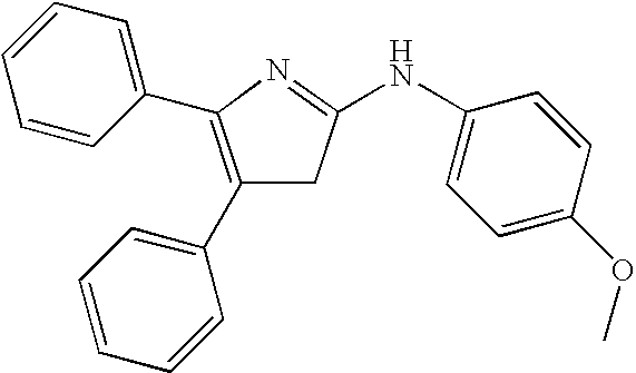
C1=CC=C(C2=C(C3=CC=CC=C3)CC(NC3=CC=C(OC)C=C3)=N2)C=C1
